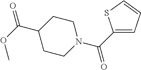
C1(C(=O)N2CCC(C(OC)=O)CC2)=CC=CS1
